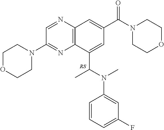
C1=NC2=C(N=C1N1CCOCC1)C(C(N(C)C1=CC(F)=CC=C1)C)=CC(C(N1CCOCC1)=O)=C2
